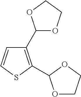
C1(C2=C(C3OCCO3)SC=C2)OCCO1
